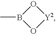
[Y2]1OB(C)O1
